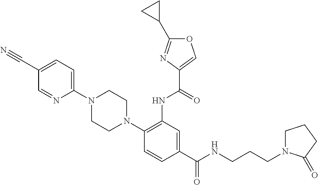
C1=NC(N2CCN(C3=C(NC(=O)C4=COC(C5CC5)=N4)C=C(C(NCCCN4CCCC4=O)=O)C=C3)CC2)=CC=C1C#N
